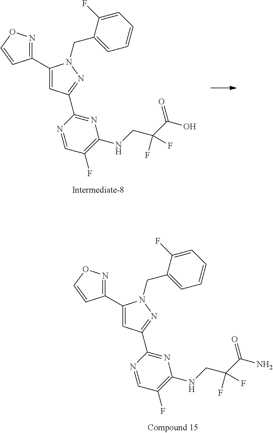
C1(C2=CC(C3=NC(NCC(C(O)=O)(F)F)=C(F)C=N3)=NN2CC2=CC=CC=C2F)=NOC=C1.C1(C2=CC(C3=NC(NCC(C(N)=O)(F)F)=C(F)C=N3)=NN2CC2=CC=CC=C2F)=NOC=C1
